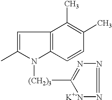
C1=C(C)N([(CH2)3]C2=NN=N[K+-N]2)C2=C1C(C)=C(C)C=C2
